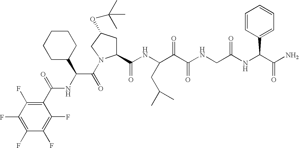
C1(F)=C(F)C(C(NC(C(=O)N2C(C(NC(C(C(NCC(NC(C(N)=O)C3=CC=CC=C3)=O)=O)=O)CC(C)C)=O)CC(OC(C)(C)C)C2)C2CCCCC2)=O)=C(F)C(F)=C1F
